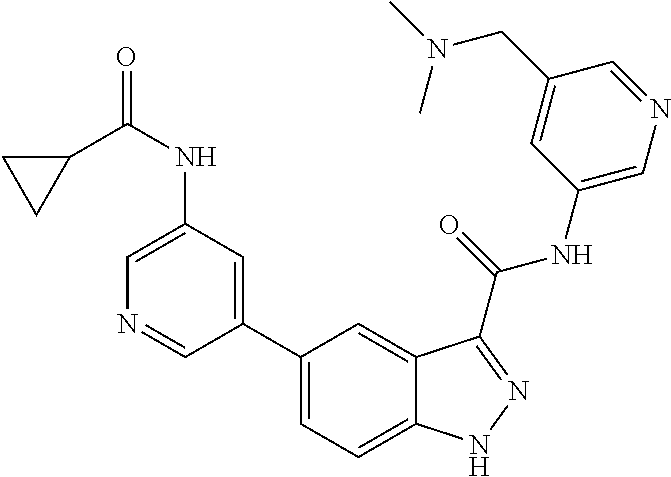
C1(NC(=O)C2CC2)=CN=CC(C2=CC=C3C(=C2)C(C(NC2=CN=CC(CN(C)C)=C2)=O)=NN3)=C1
